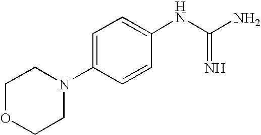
C1OCCN(C2=CC=C(NC(N)=N)C=C2)C1
